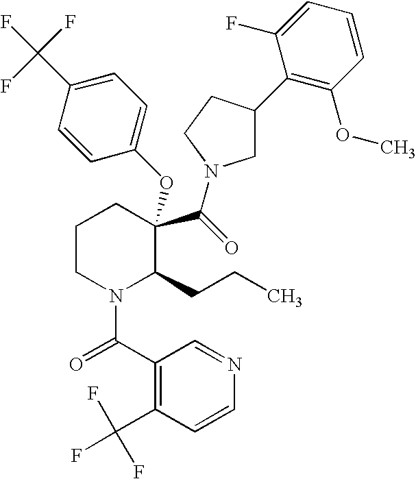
C1CN(C(=O)C2=C(C(F)(F)F)C=CN=C2)C(CCC)C(C(=O)N2CC(C3=C(OC)C=CC=C3F)CC2)(OC2=CC=C(C(F)(F)F)C=C2)C1
